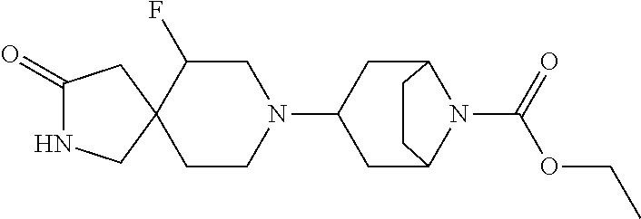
C1(=O)NCC2(C1)CCN(C1CC3N(C(OCC)=O)C(C1)CC3)CC2F
